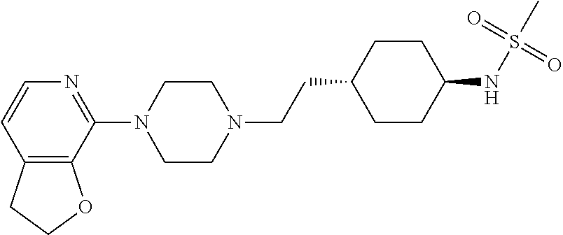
C12=C(C(N3CCN(CCC4CCC(NS(=O)(=O)C)CC4)CC3)=NC=C1)OCC2
